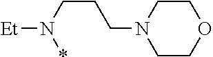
C1CN(CCCN([Et])*)CCO1
